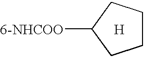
[6-NHCOO]C1CCCC1.[H]
